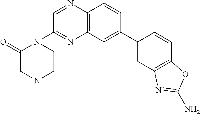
C12=C(C=C(C3=CC4=C(C=C3)OC(N)=N4)C=C1)N=C(N1C(=O)CN(C)CC1)C=N2
